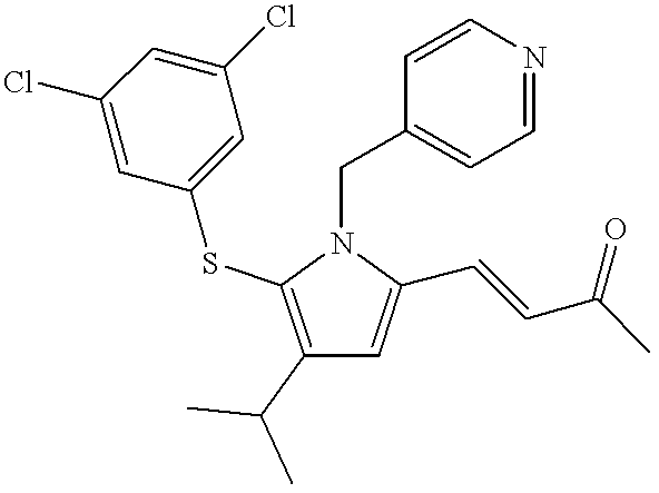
C1(C(C)C)=C(SC2=CC(Cl)=CC(Cl)=C2)N(CC2=CC=NC=C2)C(C=CC(C)=O)=C1
